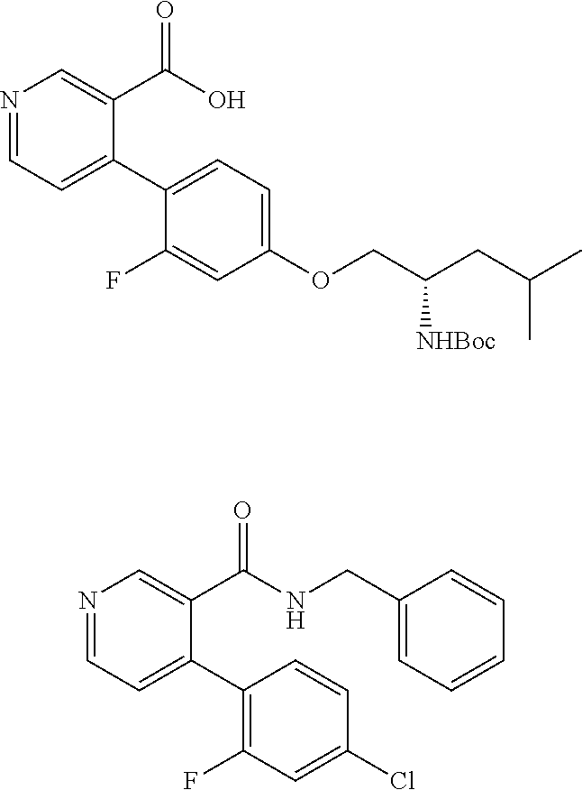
N1=CC=C(C2=CC=C(OCC(CC(C)C)[NHBoc])C=C2F)C(C(O)=O)=C1.N1=CC=C(C2=C(F)C=C(Cl)C=C2)C(C(NCC2=CC=CC=C2)=O)=C1
